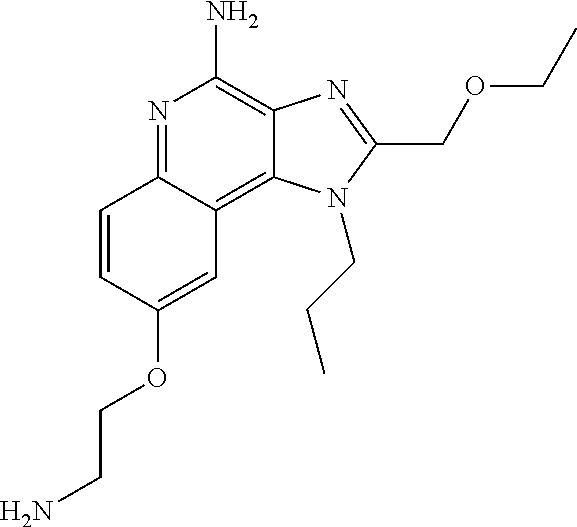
C1=CC2=NC(N)=C3C(=C2C=C1OCCN)N(CCC)C(COCC)=N3
